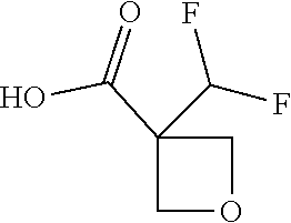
OC(C1(C(F)F)COC1)=O
